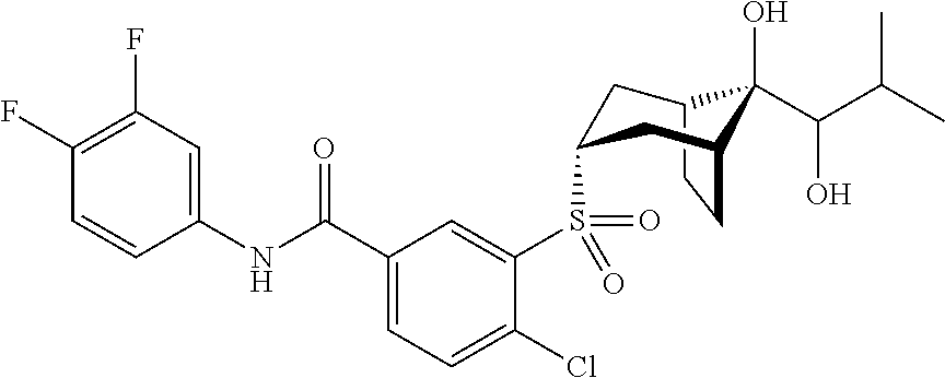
C12CCC(CC(S(C3=CC(C(NC4=CC(F)=C(F)C=C4)=O)=CC=C3Cl)(=O)=O)C1)C2(O)C(C(C)C)O
